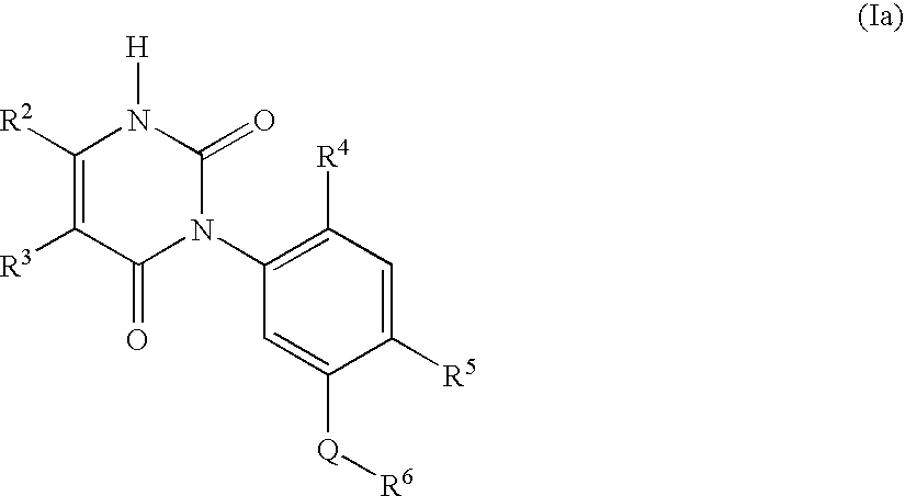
C1([R2])=C([R3])C(=O)N(C2=C([R4])C=C([R5])C([Q][R6])=C2)C(=O)N1[H]
